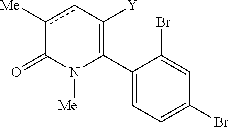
C1(C2=C([Y])cc([Me])C(=O)N2[Me])=CC=C(Br)C=C1Br
